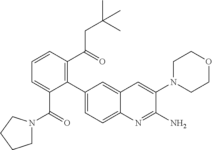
C1(C2=CC=C3C(=C2)C=C(N2CCOCC2)C(N)=N3)=C(C(=O)CC(C)(C)C)C=CC=C1C(N1CCCC1)=O
